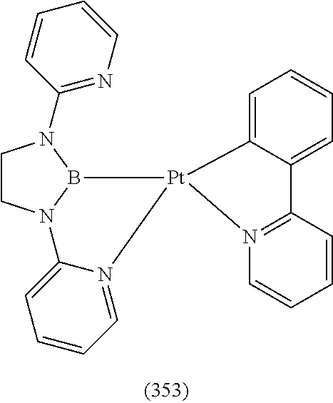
C1CN2B(N1C1=NC=CC=C1)[Pt]1(N3=CC=CC=C23)C2=CC=CC=C2C2=N1C=CC=C2
